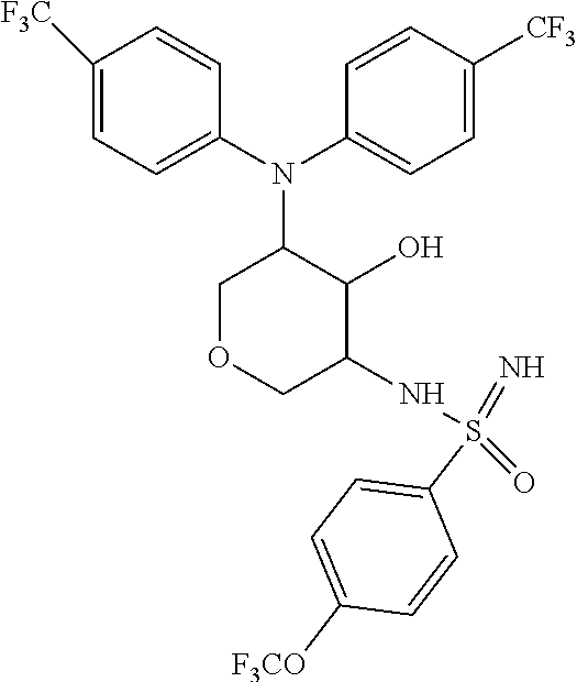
C1([F3C])=CC=C(N(C2=CC=C([CF3])C=C2)C2COCC(NS(=N)(=O)C3=CC=C([F3CO])C=C3)C2O)C=C1
